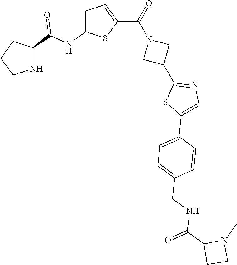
C1CNC(C(NC2=CC=C(C(=O)N3CC(C4=NC=C(C5=CC=C(CNC(C6CCN6C)=O)C=C5)S4)C3)S2)=O)C1
